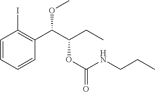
C1=CC=CC(C(C(CC)OC(=O)NCCC)OC)=C1I
